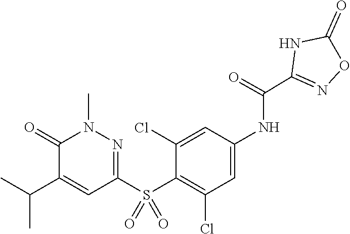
C1=C(NC(C2=NOC(=O)N2)=O)C=C(Cl)C(S(C2=NN(C)C(=O)C(C(C)C)=C2)(=O)=O)=C1Cl
